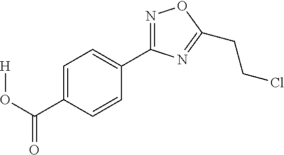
[H]OC(C1=CC=C(C2=NOC(CCCl)=N2)C=C1)=O
